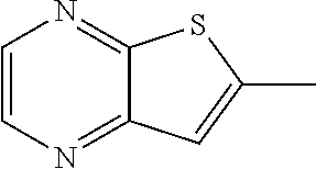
C1=CN=C2C(=N1)SC(C)=C2
